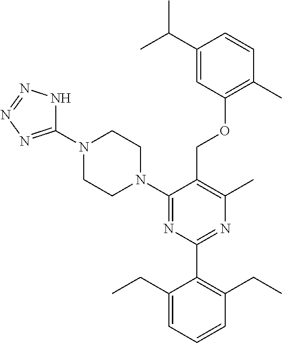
C1(C(C)C)=CC(OCC2=C(C)N=C(C3=C(CC)C=CC=C3CC)N=C2N2CCN(C3=NN=NN3)CC2)=C(C)C=C1
